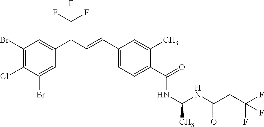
C1(Br)=C(Cl)C(Br)=CC(C(C=CC2=CC=C(C(=O)NC(C)NC(CC(F)(F)F)=O)C(C)=C2)C(F)(F)F)=C1
